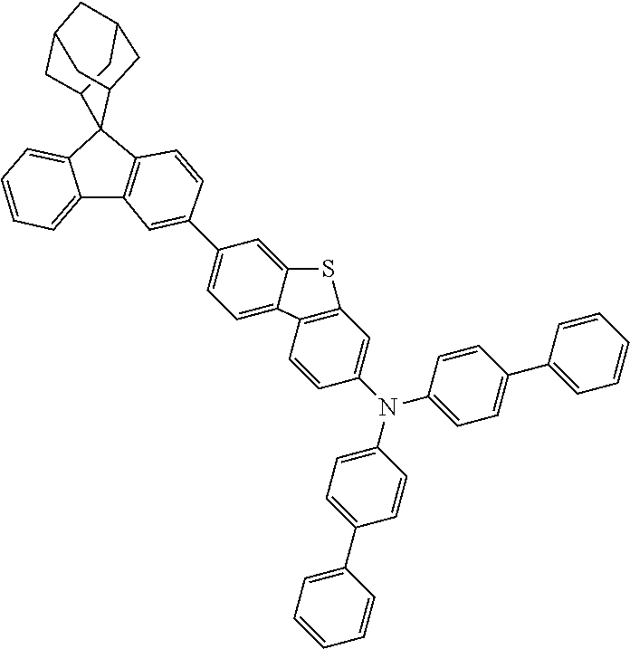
C1=C2C3(C4CC5CC(CC3C5)C4)C3=C(C2=CC=C1)C=C(C1=CC=C2C(=C1)SC1=C2C=CC(N(C2=CC=C(C4=CC=CC=C4)C=C2)C2=CC=C(C4=CC=CC=C4)C=C2)=C1)C=C3
